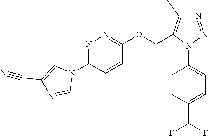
N1=NN(C2=CC=C(C(F)F)C=C2)C(COC2=NN=C(N3C=C(C#N)N=C3)C=C2)=C1C
